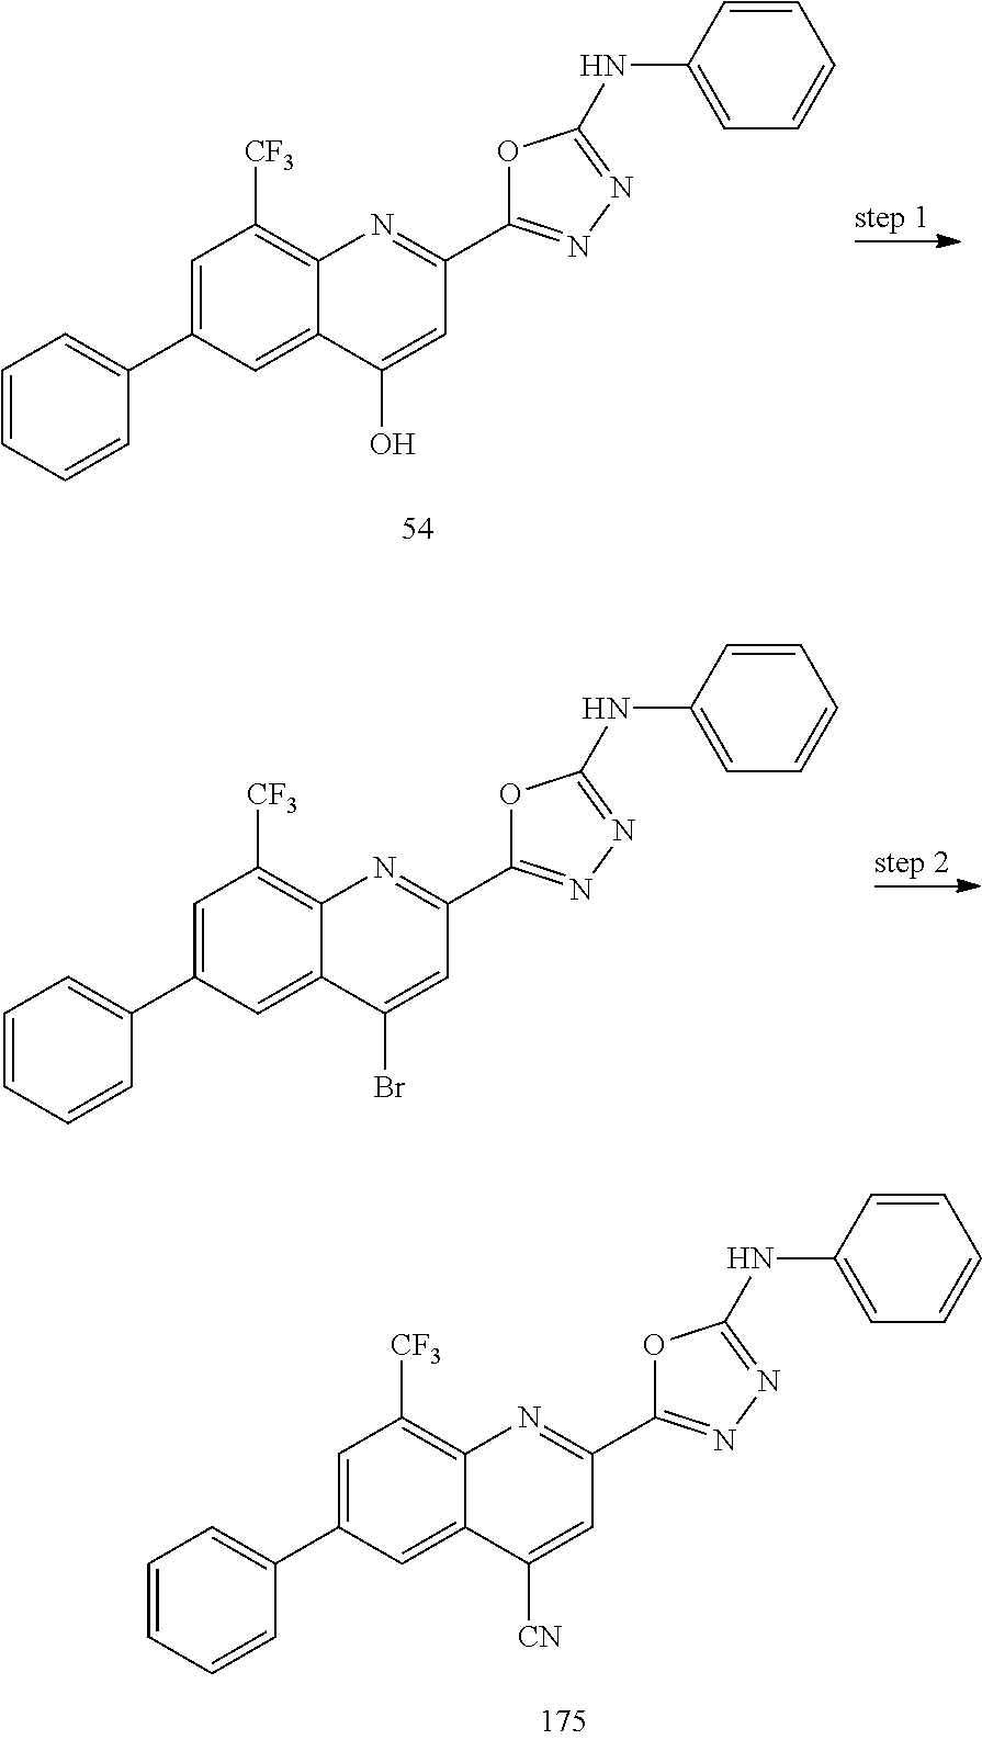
C1=CC=CC(C2=CC([CF3])=C3C(=C2)C(O)=CC(C2=NN=C(NC4=CC=CC=C4)O2)=N3)=C1.C1=CC=CC(C2=CC([CF3])=C3C(=C2)C(Br)=CC(C2=NN=C(NC4=CC=CC=C4)O2)=N3)=C1.C1=CC=CC(C2=CC([CF3])=C3C(=C2)C([CN])=CC(C2=NN=C(NC4=CC=CC=C4)O2)=N3)=C1
